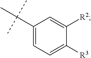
C1(C(C)(C)C)=CC=C([R3])C([R2])=C1
